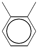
c1cccc(C)c1C
